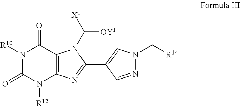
N1([R10])C(=O)N([R12])C2=C(C1=O)N(C([OY1])[X1])C(C1=CN(C[R14])N=C1)=N2
